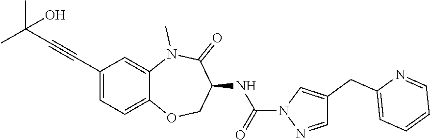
C1=C2C(=CC=C1C#CC(C)(C)O)OCC(NC(=O)N1N=CC(CC3=CC=CC=N3)=C1)C(=O)N2C
